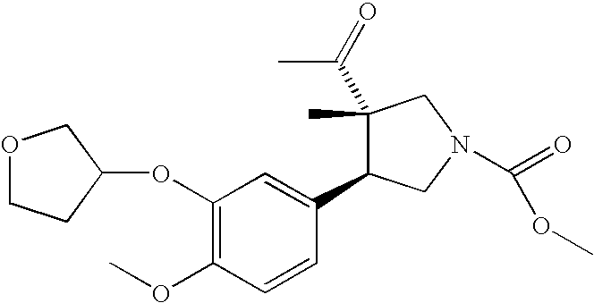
C1(OC2COCC2)=C(OC)C=CC(C2C(C(=O)C)(C)CN(C(=O)OC)C2)=C1
